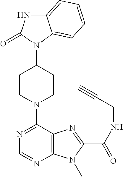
C12=CC=CC=C1N(C1CCN(C3=NC=NC4=C3N=C(C(=O)NCC#C)N4C)CC1)C(=O)N2
